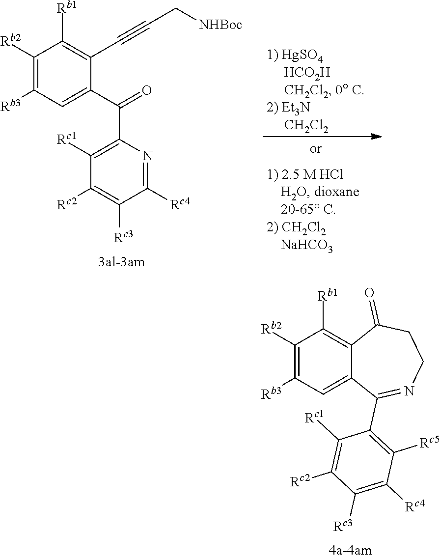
C1([Rb2])=C([Rb3])C=C2C(=C1[Rb1])C(=O)CCN=C2C1=C([Rc5])C([Rc4])=C([Rc3])C([Rc2])=C1[Rc1].C1([Rb2])=C([Rb3])C=C(C(=O)C2=C([Rc1])C([Rc2])=C([Rc3])C([Rc4])=N2)C(C#CC[NHBoc])=C1[Rb1]
